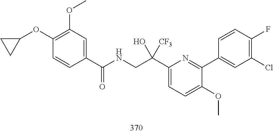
C1(C(CNC(=O)C2=CC(OC)=C(OC3CC3)C=C2)(O)[CF3])=CC=C(OC)C(C2=CC(Cl)=C(F)C=C2)=N1
